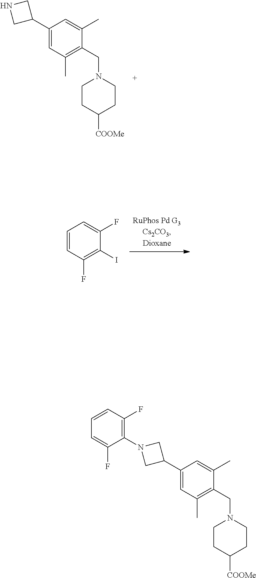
C1(C2CNC2)=CC(C)=C(CN2CCC([COOMe])CC2)C(C)=C1.C1=CC(F)=C(I)C(F)=C1.C1(C2CN(C3=C(F)C=CC=C3F)C2)=CC(C)=C(CN2CCC([COOMe])CC2)C(C)=C1
